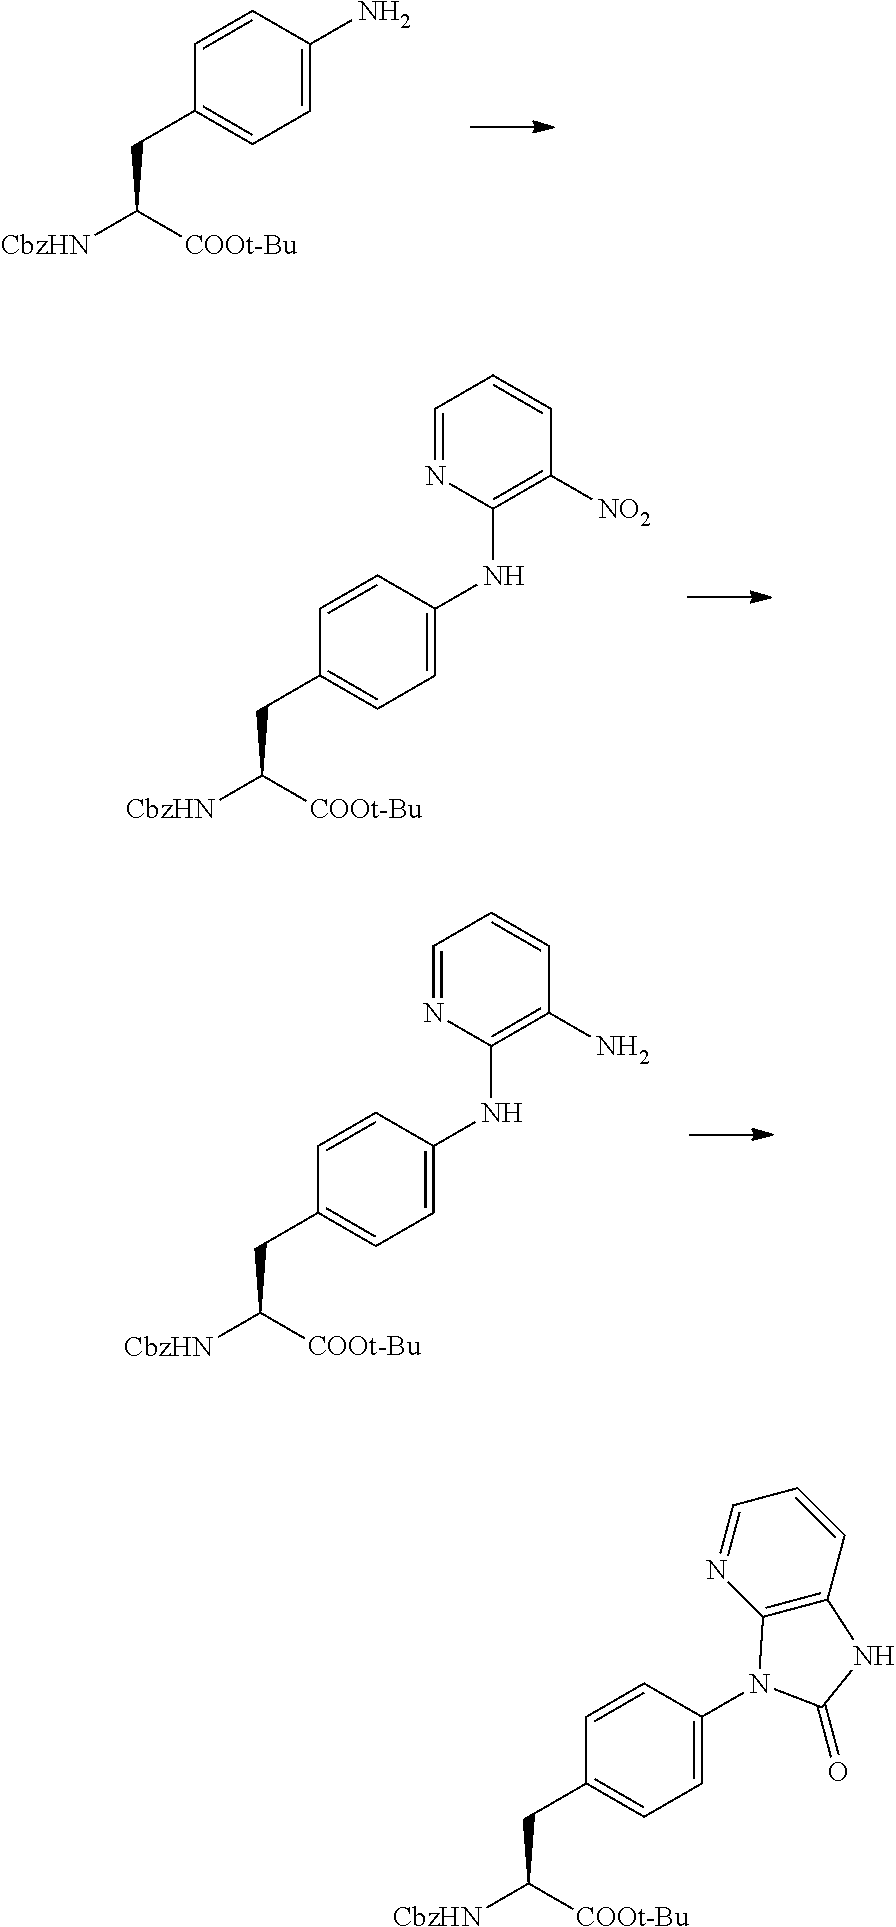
C1=CC(N)=CC=C1CC([CbzHN])[COOt-Bu].C1=CC(NC2=C([NO2])C=CC=N2)=CC=C1CC([CbzHN])[COOt-Bu].C1=CC(NC2=C(N)C=CC=N2)=CC=C1CC([CbzHN])[COOt-Bu].C1=CC(N2C3=C(C=CC=N3)NC2=O)=CC=C1CC([CbzHN])[COOt-Bu]
